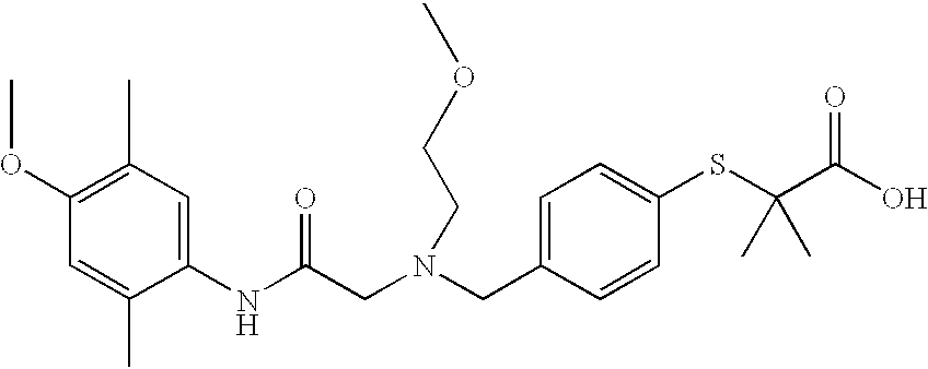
C1(OC)=C(C)C=C(NC(CN(CC2=CC=C(SC(C(O)=O)(C)C)C=C2)CCOC)=O)C(C)=C1
